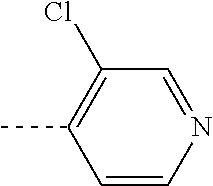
C1=CN=CC(Cl)=C1C
